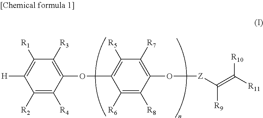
C1([R2])=C([R4])C(OC2=C([R5])C([R7])=C(O[Z]C(=C([R11])[R10])[R9])C([R8])=C2[R6])=C([R3])C([R1])=C1[H]
